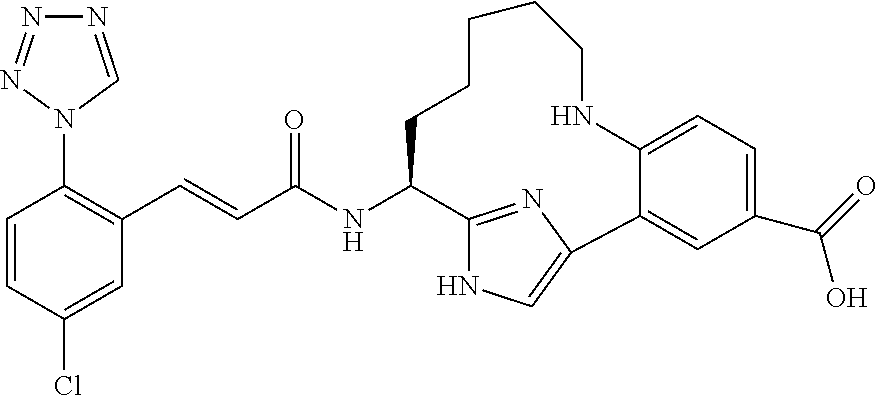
C1=CC(Cl)=CC(C=CC(NC2C3=NC(=CN3)C3=CC(C(=O)O)=CC=C3NCCCCC2)=O)=C1N1C=NN=N1
